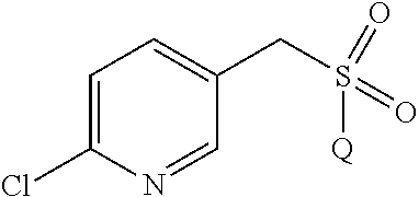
C1=C(Cl)N=CC(CS(=O)(=O)[Q])=C1
